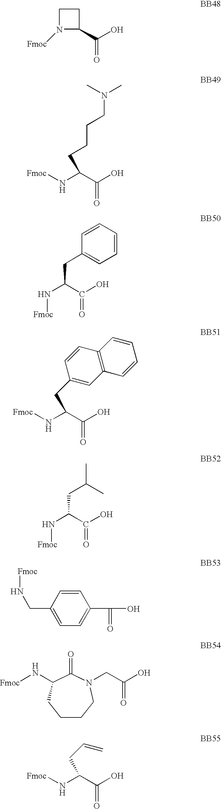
N1([Fmoc])C(C(O)=O)CC1.N(C(C(O)=O)CCCCN(C)C)[Fmoc].C1(CC(N[Fmoc])C(O)=O)=CC=CC=C1.N(C(C(O)=O)CC1=CC2=C(C=C1)C=CC=C2)[Fmoc].C(C)(CC(N[Fmoc])C(O)=O)C.C1(CN[Fmoc])=CC=C(C(O)=O)C=C1.C1CCN(CC(O)=O)C(=O)C(N[Fmoc])C1.N(C(C(O)=O)CC=C)[Fmoc]
